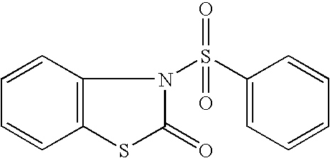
C1=CC2=C(C=C1)SC(=O)N2S(=O)(C1=CC=CC=C1)=O
